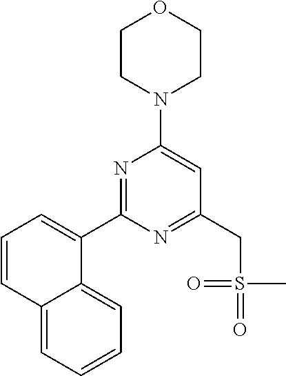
N1=C(C2=CC=CC3=CC=CC=C32)N=C(CS(=O)(=O)C)C=C1N1CCOCC1
